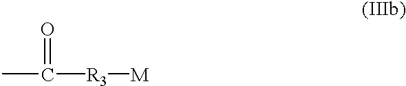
CC([R3][M])=O
